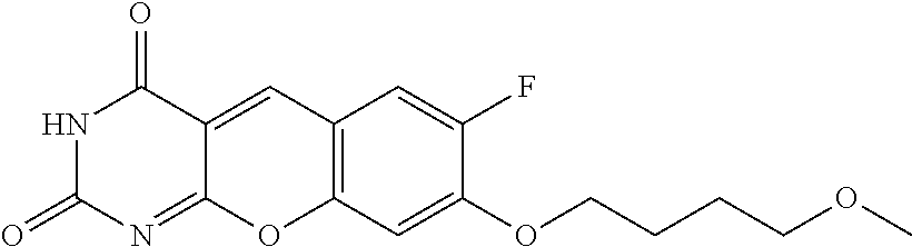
N1C(=O)N=C2C(=CC3=C(O2)C=C(OCCCCOC)C(F)=C3)C1=O
